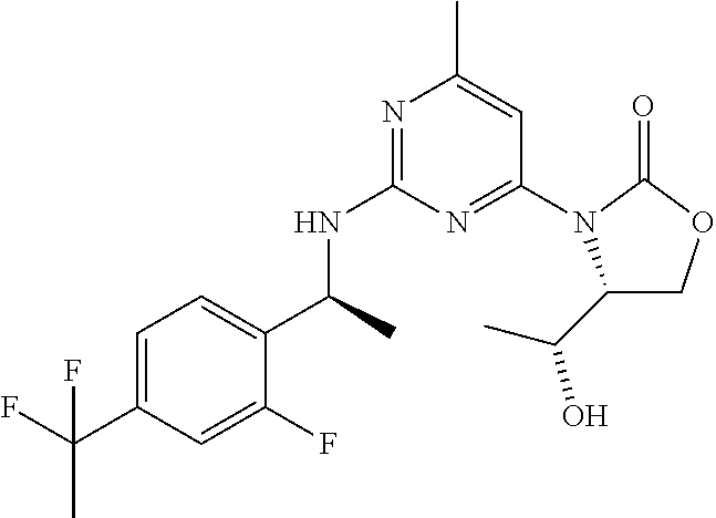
N1=C(NC(C)C2=CC=C(C(F)(F)C)C=C2F)N=C(N2C(C(C)O)COC2=O)C=C1C
